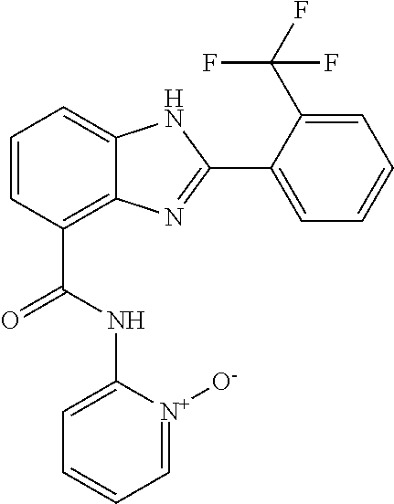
C1=CC(C(=O)NC2=CC=CC=[N+]2[O-])=C2C(=C1)NC(C1=CC=CC=C1C(F)(F)F)=N2
